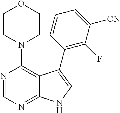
C12=NC=NC(N3CCOCC3)=C1C(C1=C(F)C([CN])=CC=C1)=CN2
